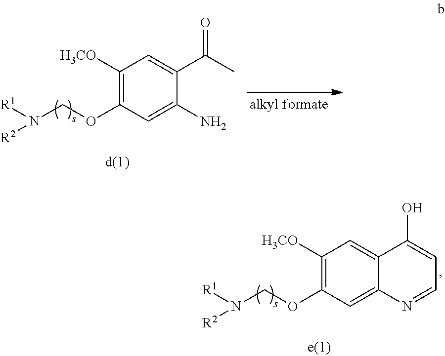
C1([H3CO])=C(OCN([R1])[R2])C=C(N)C(C(C)=O)=C1.C1([H3CO])=C(OCN([R1])[R2])C=C2C(=C1)C(O)=CC=N2
